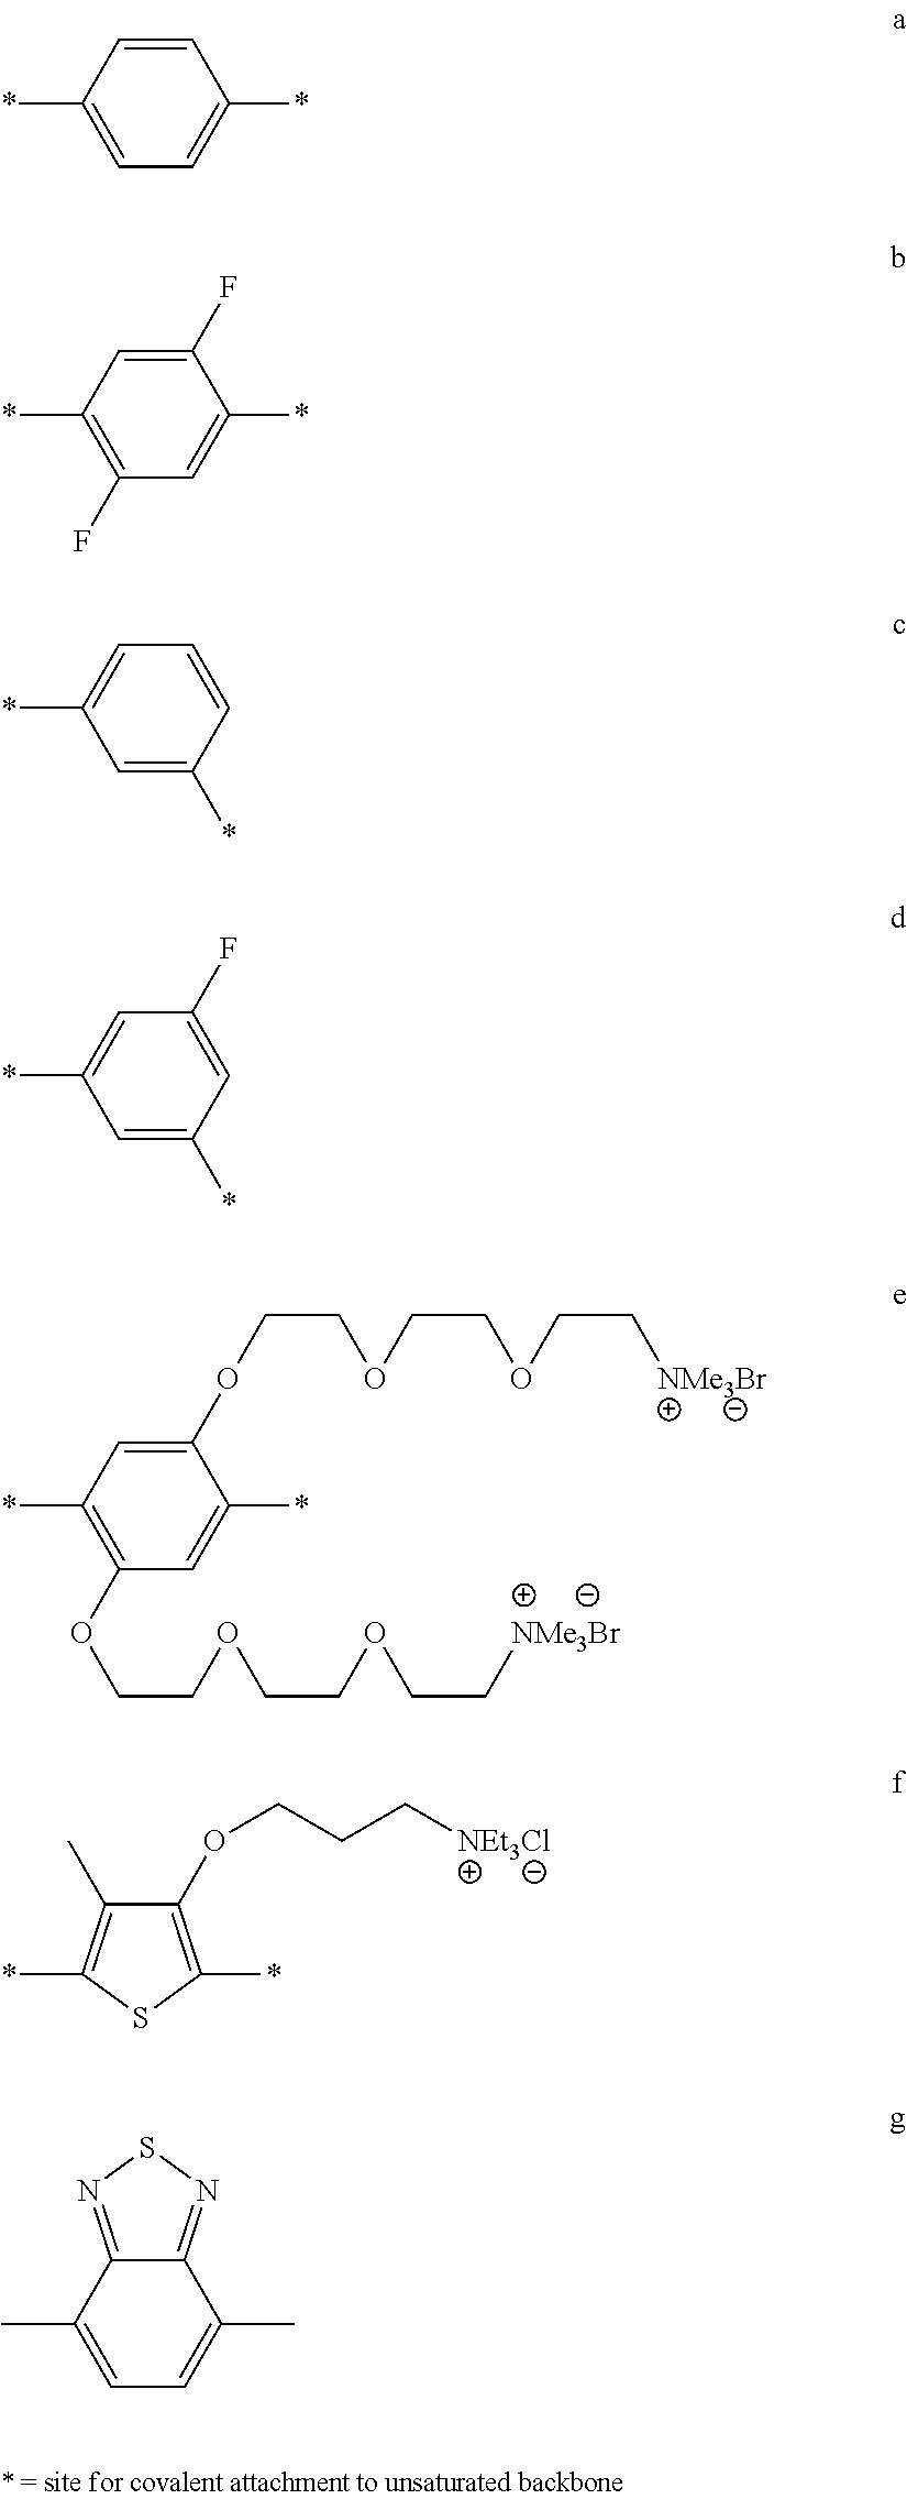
C1=CC(*)=CC=C1*.C1(F)=CC(*)=C(F)C=C1*.C1=CC(*)=CC(*)=C1.C1(F)=CC(*)=CC(*)=C1.C1(OCCOCCOCC[NMe3Br])=CC(*)=C(OCCOCCOCC[NMe3Br])C=C1*.C1(OCCC[NEt3Cl])=C(*)SC(*)=C1C.C12=NSN=C1C(C)=CC=C2C
